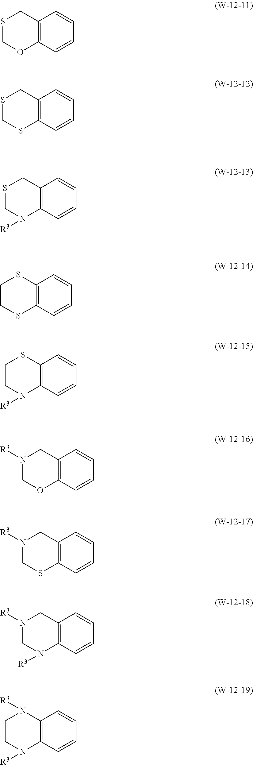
C12=C(C=CC=C1)OCSC2.C12=C(C=CC=C1)SCSC2.C12=C(C=CC=C1)N([R3])CSC2.C12=C(C=CC=C1)SCCS2.C12=C(C=CC=C1)N([R3])CCS2.C12=C(C=CC=C1)OCN([R3])C2.C12=C(C=CC=C1)SCN([R3])C2.C12=C(C=CC=C1)N([R3])CN([R3])C2.C12=C(C=CC=C1)N([R3])CCN2[R3]
